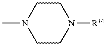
CN1CCN([R14])CC1
